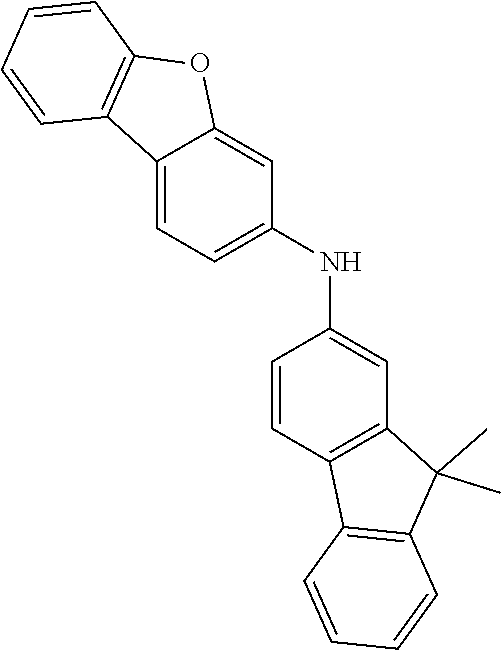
C1=CC2=C(C=C1NC1=CC=C3C4=C(C=CC=C4)OC3=C1)C(C)(C)C1=C2C=CC=C1
